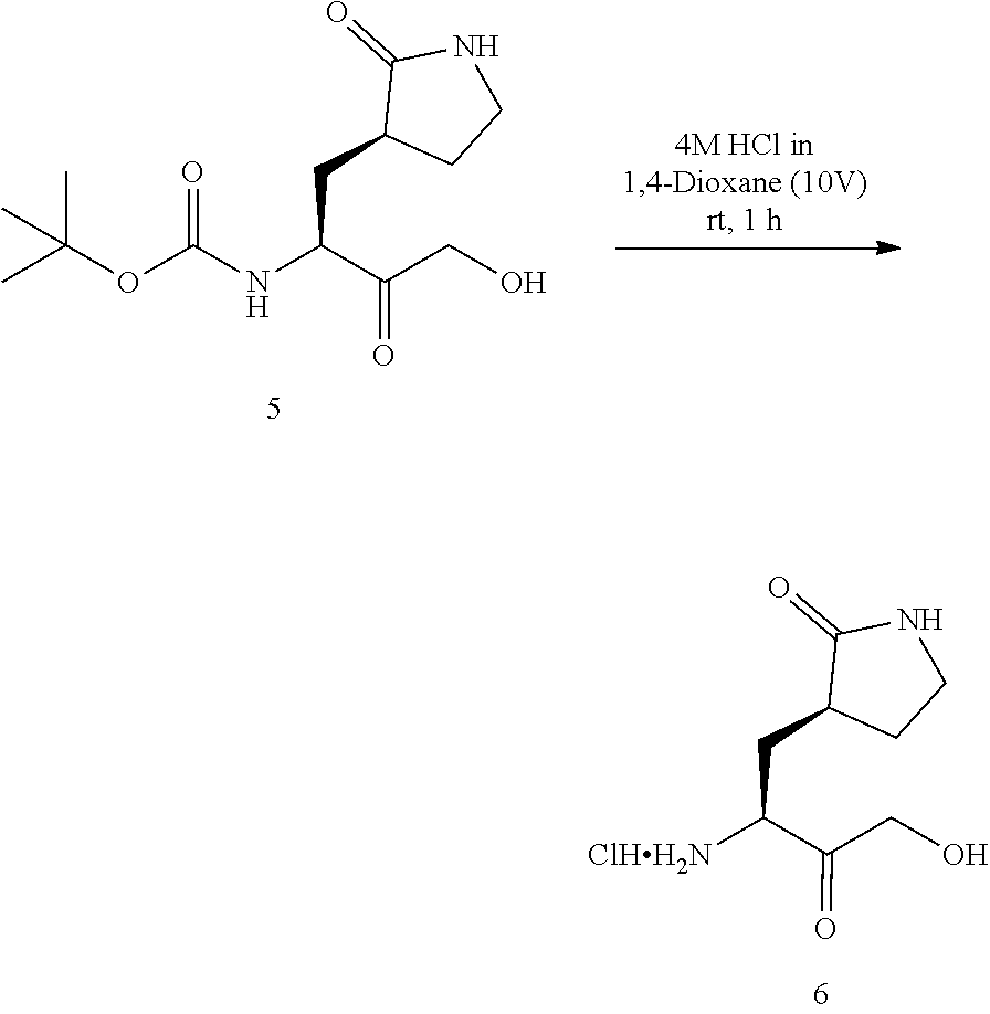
C(C(=O)CO)([ClHH2N])CC1C(=O)NCC1.O=C(OC(C)(C)C)NC(C(=O)CO)CC1C(=O)NCC1
